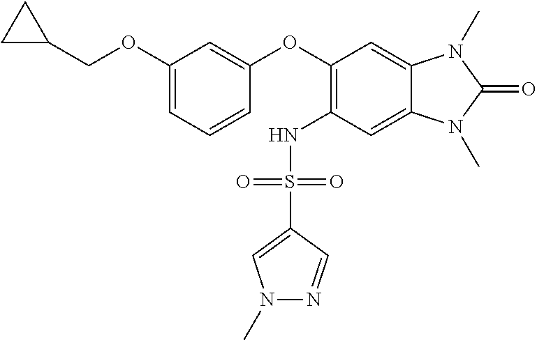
C1(OCC2CC2)=CC=CC(OC2=C(NS(C3=CN(C)N=C3)(=O)=O)C=C3C(=C2)N(C)C(=O)N3C)=C1
